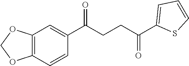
C1(C(CCC(C2=CC=CS2)=O)=O)=CC2=C(C=C1)OCO2
